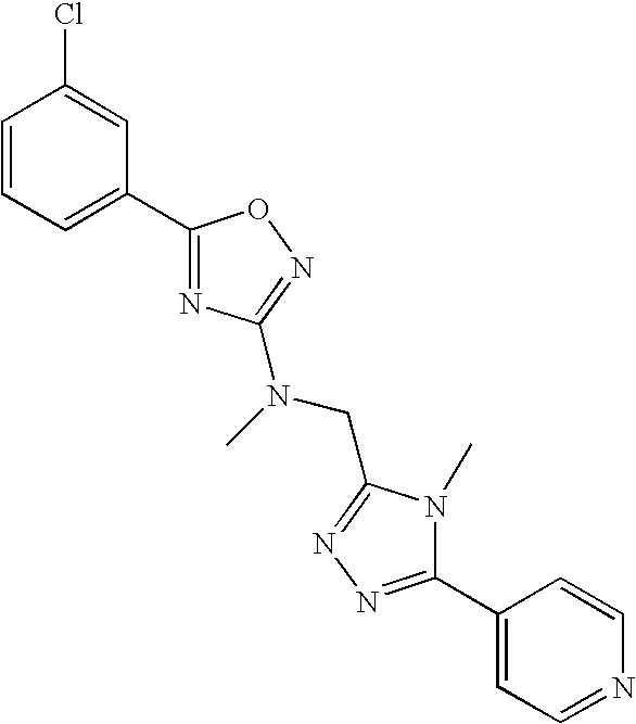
C1=CC=C(C2=NC(N(CC3=NN=C(C4=CC=NC=C4)N3C)C)=NO2)C=C1Cl
